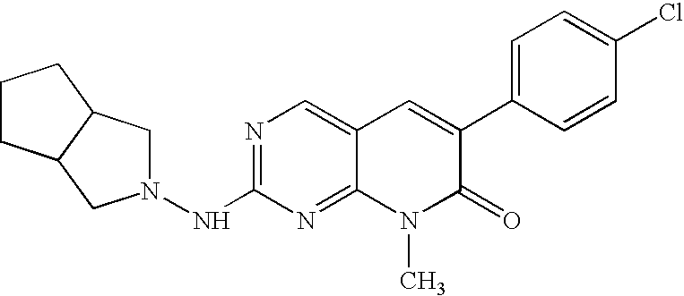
N1=C(NN2CC3C(C2)CCC3)N=C2C(=C1)C=C(C1=CC=C(Cl)C=C1)C(=O)N2C
